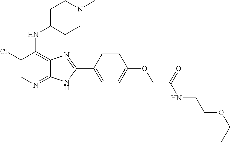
C1(Cl)=CN=C2C(=C1NC1CCN(C)CC1)N=C(C1=CC=C(OCC(NCCOC(C)C)=O)C=C1)N2
